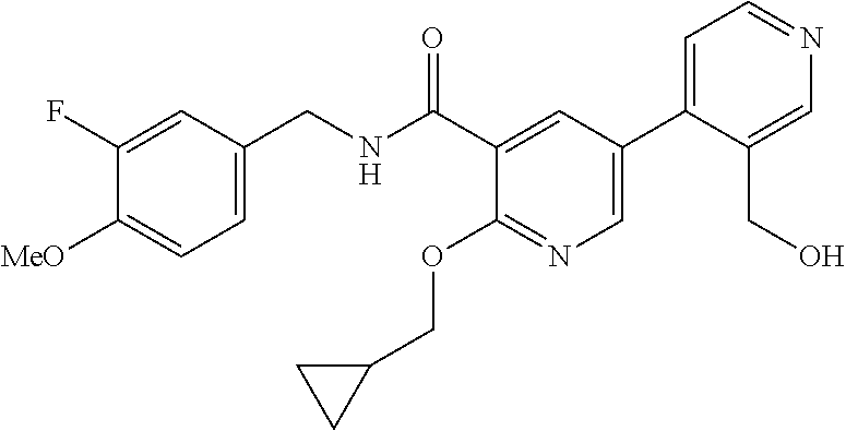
C1=C(CNC(C2=CC(C3=CC=NC=C3CO)=CN=C2OCC2CC2)=O)C=C(F)C([MeO])=C1
